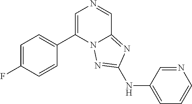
C1=C(F)C=CC(C2=CN=CC3=NC(NC4=CC=CN=C4)=NN23)=C1
